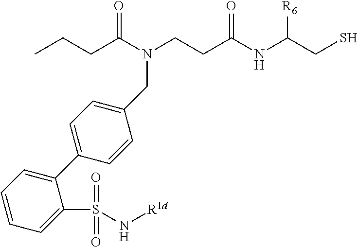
CCCC(N(CCC(NC(CS)[R6])=O)CC1=CC=C(C2=CC=CC=C2S(N[R1d])(=O)=O)C=C1)=O
